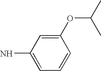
C1(OC(C)C)=CC(N)=CC=C1
